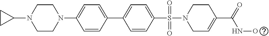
C1=CC(S(=O)(=O)N2CC=C(C(=O)NO)CC2)=CC=C1C1=CC=C(N2CCN(C3CC3)CC2)C=C1
